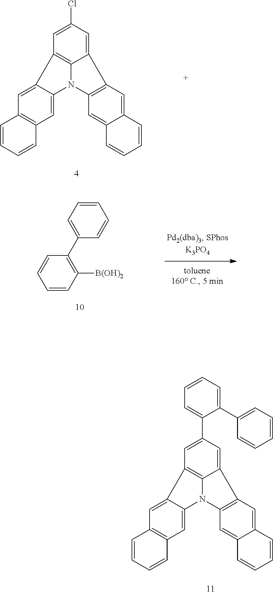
C1=C(C2=CC=CC=C2C2=CC=CC=C2)C=C2C3=C1C1=CC4=C(C=C1N3C1=C2C=C2C(=C1)C=CC=C2)C=CC=C4.C1=C(Cl)C=C2C3=C1C1=CC4=C(C=C1N3C1=C2C=C2C(=C1)C=CC=C2)C=CC=C4.C1=CC([B(OH)2])=C(C2=CC=CC=C2)C=C1
